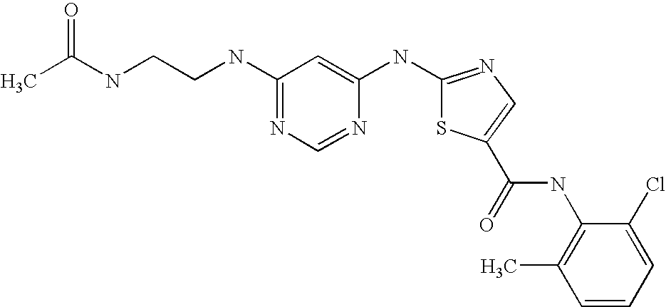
C(NCCNC1=NC=NC(NC2=NC=C(C(NC3=C(C)C=CC=C3Cl)=O)S2)=C1)(C)=O
